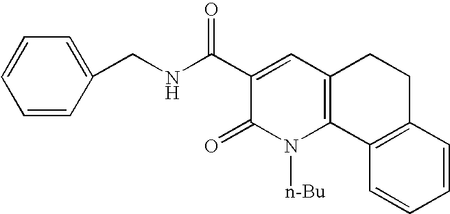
C1(C(NCC2=CC=CC=C2)=O)=CC2=C(N([n-Bu])C1=O)C1=C(CC2)C=CC=C1
